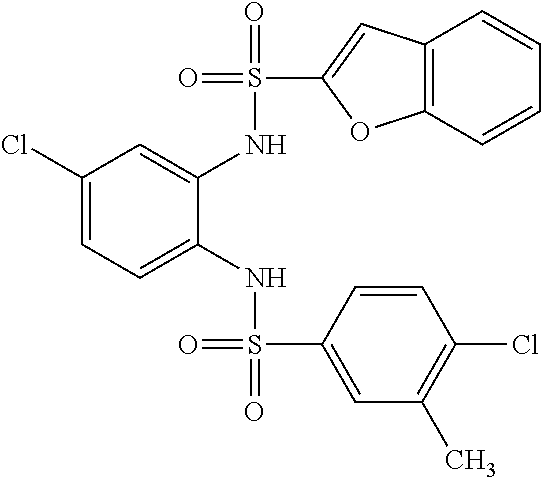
C1(Cl)=CC=C(NS(=O)(=O)C2=CC(C)=C(Cl)C=C2)C(NS(=O)(C2=CC3=C(O2)C=CC=C3)=O)=C1
